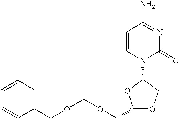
C1=CC=CC(COCOCC2OCC(N3C(=O)N=C(N)C=C3)O2)=C1
